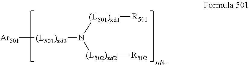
[Ar501][(L501)xd3]N([(L501)xd1][R501])[(L502)xd2][R502]
